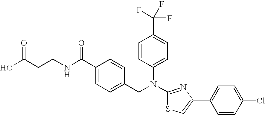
C(CCNC(C1=CC=C(CN(C2=CC=C(C(F)(F)F)C=C2)C2=NC(C3=CC=C(Cl)C=C3)=CS2)C=C1)=O)(O)=O
